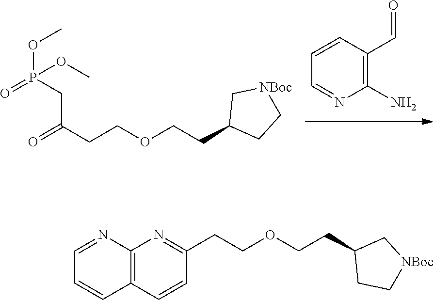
C1=CC(C=O)=C(N)N=C1.C(C(CCOCCC1CC[NBoc]C1)=O)P(OC)(=O)OC.C1=CC2=C(N=C1CCOCCC1C[NBoc]CC1)N=CC=C2
